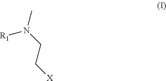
CN(CC[X])[R1]
